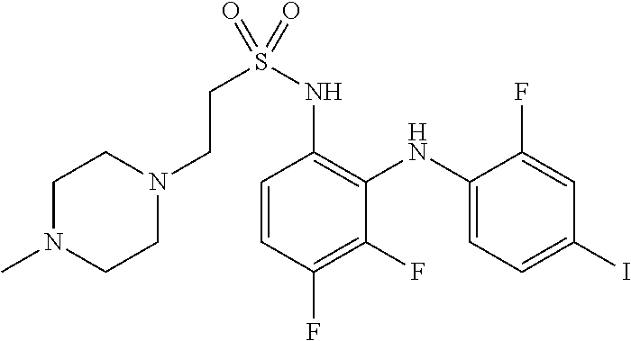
C1(NS(CCN2CCN(C)CC2)(=O)=O)=C(NC2=CC=C(I)C=C2F)C(F)=C(F)C=C1
